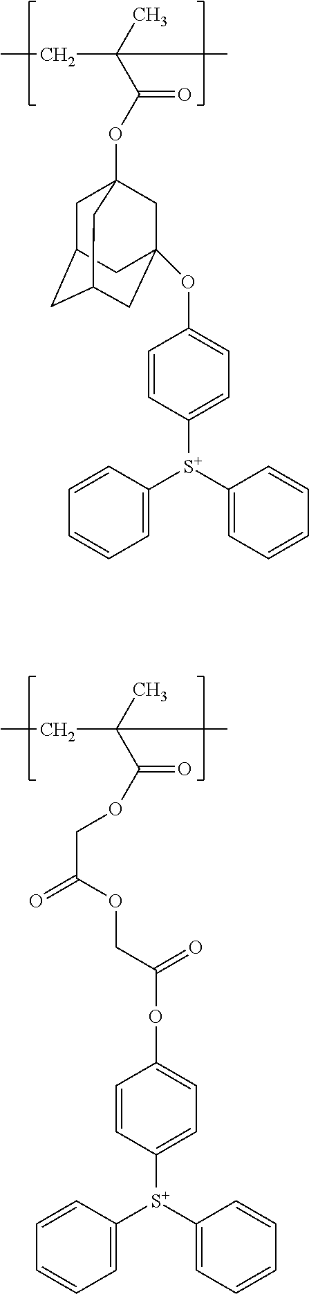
C(OC(C(C)(C)CC)=O)C(=O)OCC(OC1=CC=C([S+](C2=CC=CC=C2)C2=CC=CC=C2)C=C1)=O.O(C(C(C)(C)CC)=O)C12CC3CC(CC(OC4=CC=C([S+](C5=CC=CC=C5)C5=CC=CC=C5)C=C4)(C1)C3)C2
